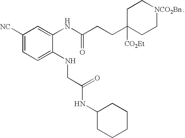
C1=C(NCC(NC2CCCCC2)=O)C(NC(CCC2([CO2Et])CC[NCO2Bn]CC2)=O)=CC([NC])=C1
